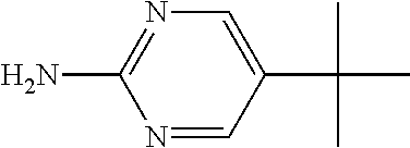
CC(C)(C1=CN=C(N)N=C1)C
